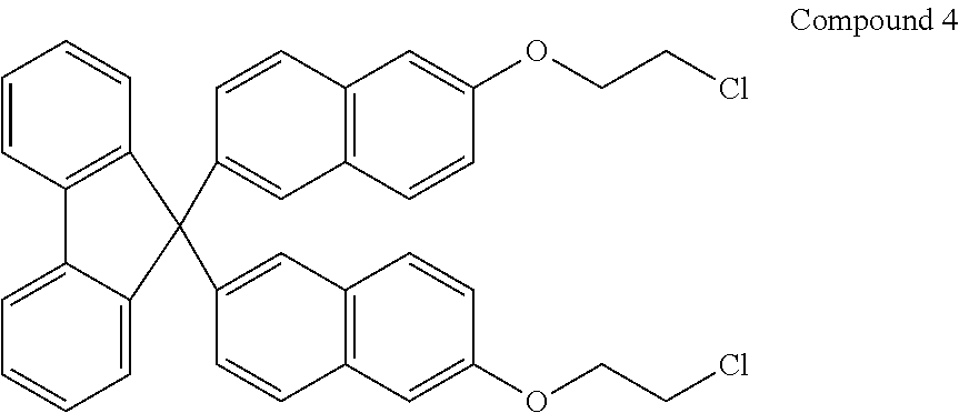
C1=CC2=C(C=C1)C(C1=CC3=C(C=C(OCCCl)C=C3)C=C1)(C1=CC3=C(C=C(OCCCl)C=C3)C=C1)C1=CC=CC=C21
